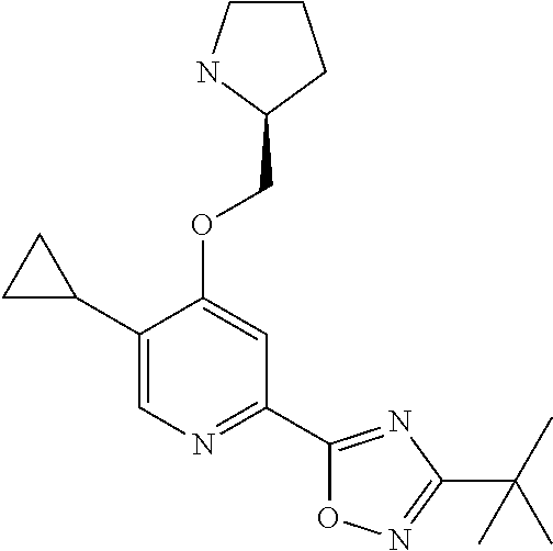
C1(C2CC2)=CN=C(C2=NC(C(C)(C)C)=NO2)C=C1OCC1CCCN1
